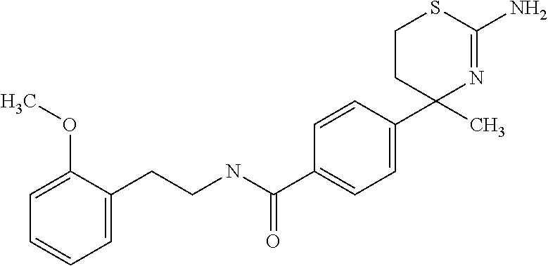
C1CC(C2=CC=C(C(NCCC3=CC=CC=C3OC)=O)C=C2)(C)N=C(N)S1
